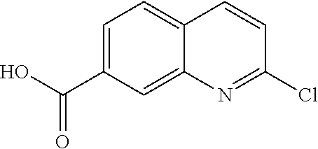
C1=C(C(O)=O)C=C2C(=C1)C=CC(Cl)=N2
